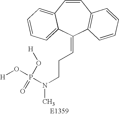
C1=CC2=CC=CC=C2C(=CCCN(C)P(O[H])(=O)O[H])C2=C1C=CC=C2
